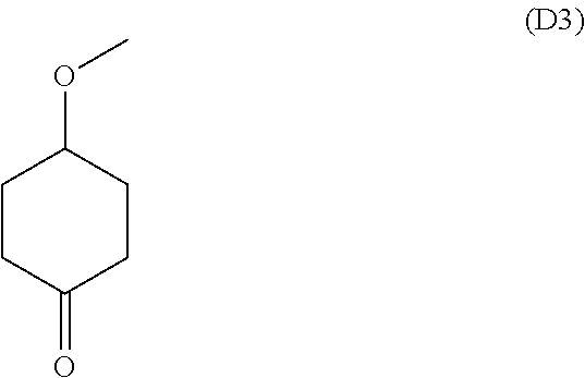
O(C1CCC(=O)CC1)C
